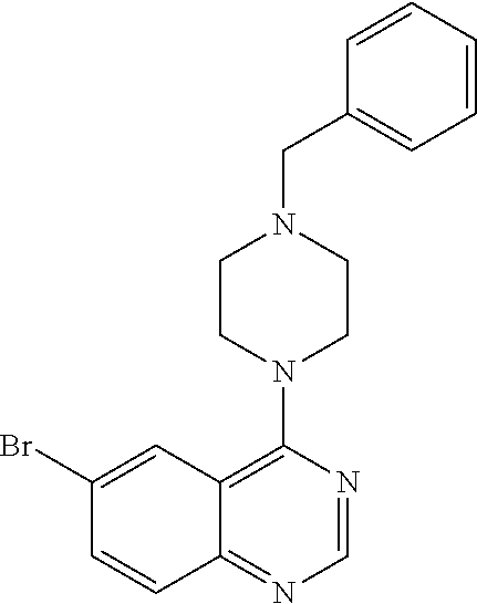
C12=C(N3CCN(CC4=CC=CC=C4)CC3)N=CN=C1C=CC(Br)=C2
